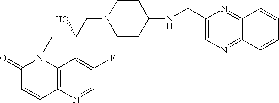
C12=C3N=CC(F)=C1C(CN1CCC(NCC4=CN=C5C(=N4)C=CC=C5)CC1)(O)CN2C(=O)C=C3
